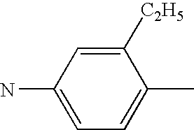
NC1=CC=C(C)C([C2H5])=C1
